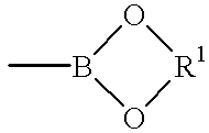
O1B(C)O[R1]1
